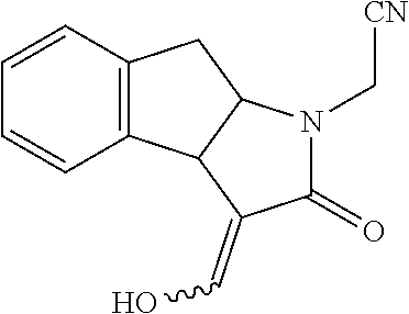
C12=C(C=CC=C1)CC1C2C(=CO)C(=O)N1C[CN]
